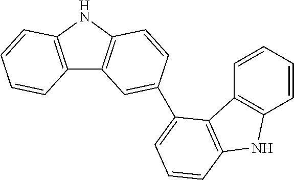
C12=C(NC3=C1C=C(C1=CC=CC4=C1C1=C(C=CC=C1)N4)C=C3)C=CC=C2
